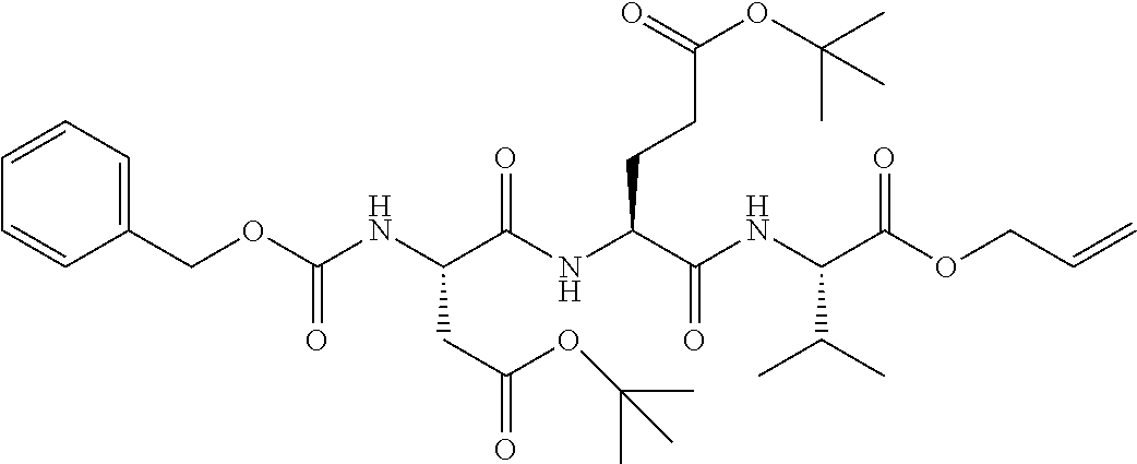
C(C(C(NC(C(OCC=C)=O)C(C)C)=O)NC(C(NC(OCC1=CC=CC=C1)=O)CC(=O)OC(C)(C)C)=O)CC(OC(C)(C)C)=O
